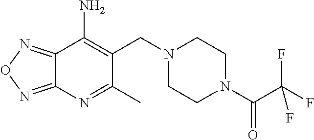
C12=NON=C1N=C(C)C(CN1CCN(C(C(F)(F)F)=O)CC1)=C2N
